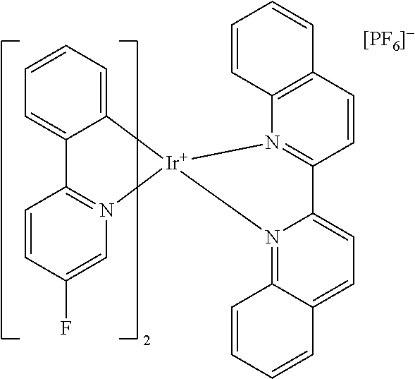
C1=CC=C2C(=C1)C1=N(C=C(F)C=C1)[Ir]21N2=C(C=CC3=C2C=CC=C3)C2=CC=C3C(=N21)C=CC=C3
